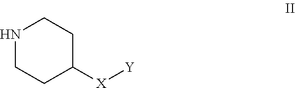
N1CCC([X][Y])CC1
